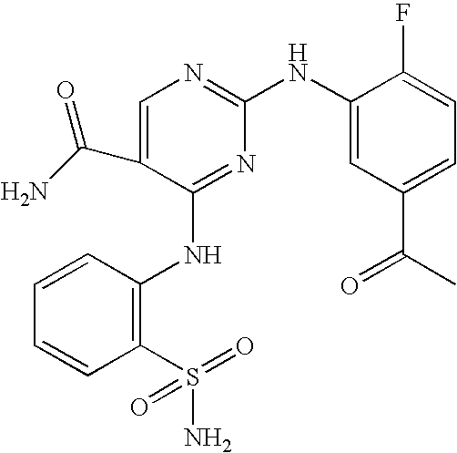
C1=CC(NC2=NC(NC3=CC(C(C)=O)=CC=C3F)=NC=C2C(N)=O)=C(S(N)(=O)=O)C=C1
